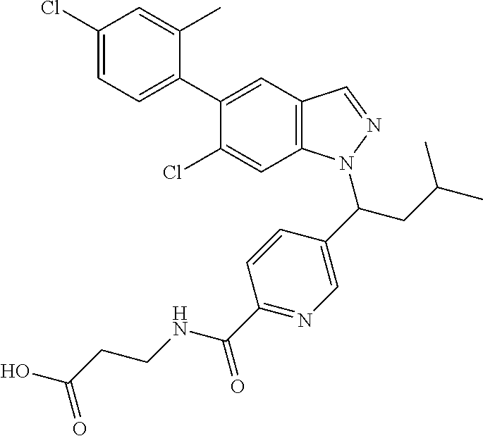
C1(Cl)=CC=C(C2=CC3=C(C=C2Cl)N(C(CC(C)C)C2=CN=C(C(=O)NCCC(O)=O)C=C2)N=C3)C(C)=C1
